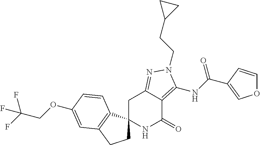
C1C2(C3=C(C1)C=C(OCC(F)(F)F)C=C3)NC(=O)C1=C(NC(=O)C3=COC=C3)N(CCC3CC3)N=C1C2
